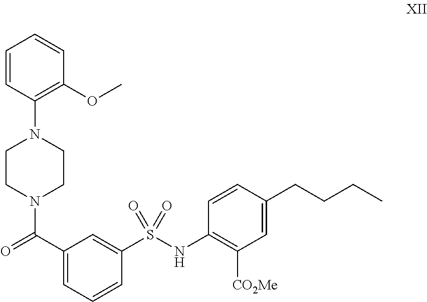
C1CN(C(=O)C2=CC=CC(S(NC3=C([CO2Me])C=C(CCCC)C=C3)(=O)=O)=C2)CCN1C1=C(OC)C=CC=C1
